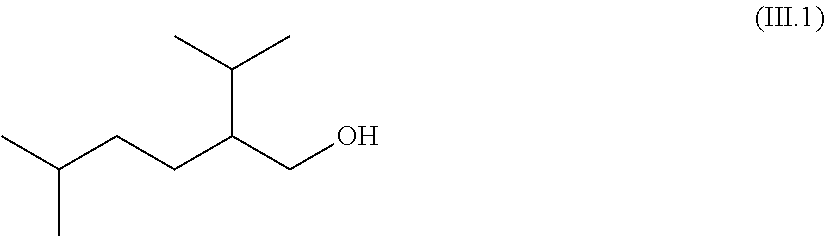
C(CCC(CO)C(C)C)(C)C
